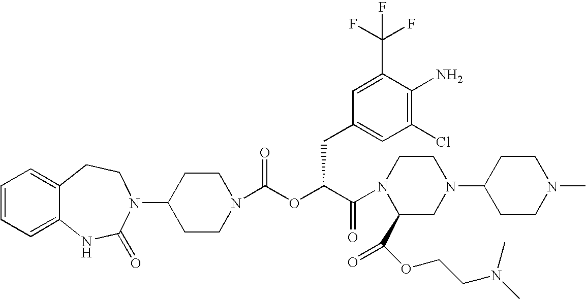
C12=CC=CC=C1NC(=O)N(C1CCN(C(OC(C(=O)N3C(C(OCCN(C)C)=O)CN(C4CCN(C)CC4)CC3)CC3=CC(Cl)=C(N)C(C(F)(F)F)=C3)=O)CC1)CC2
